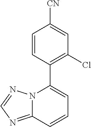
C12=NC=NN1C(C1=C(Cl)C=C([CN])C=C1)=CC=C2
